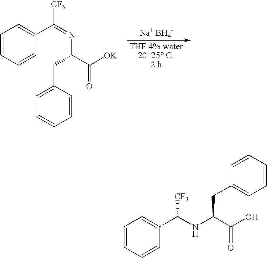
C1=CC=CC(C(=NC(CC2=CC=CC=C2)C([OK])=O)[CF3])=C1.[Na+ BH4-].C1=CC=CC(C(NC(C(O)=O)CC2=CC=CC=C2)[CF3])=C1
